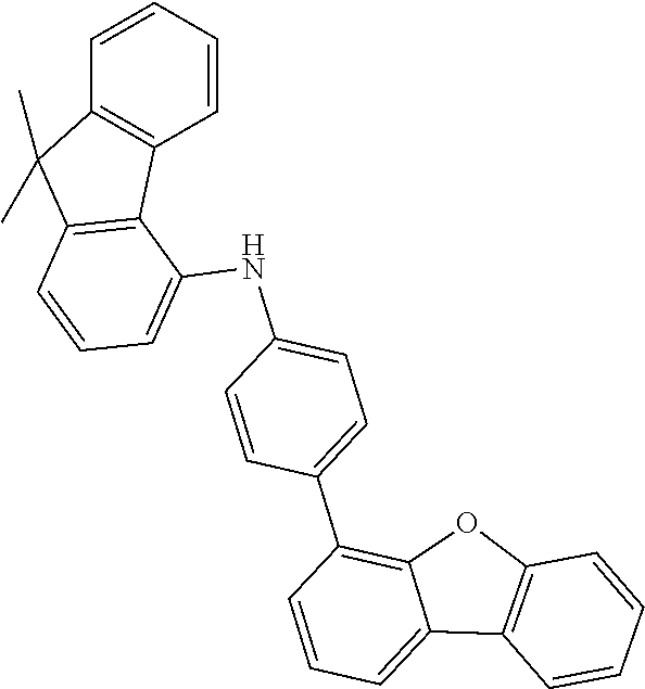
C1=CC=CC2=C1C1=C(C2(C)C)C=CC=C1NC1=CC=C(C2=C3C(=CC=C2)C2=C(O3)C=CC=C2)C=C1
